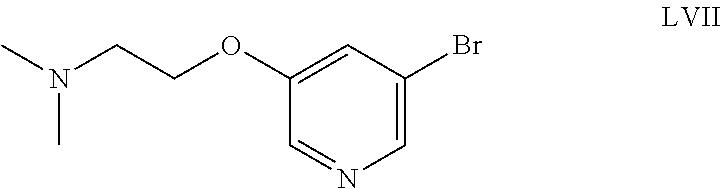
C1(OCCN(C)C)=CC(Br)=CN=C1
